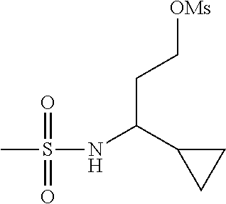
CS(=O)(=O)NC(C1CC1)CC[OMs]
